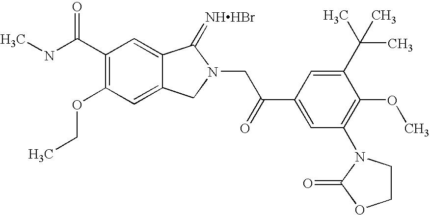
C(C1=C(OCC)C=C2C(=C1)C(=[NHHBr])N(CC(C1=CC(N3CCOC3=O)=C(OC)C(C(C)(C)C)=C1)=O)C2)(NC)=O
